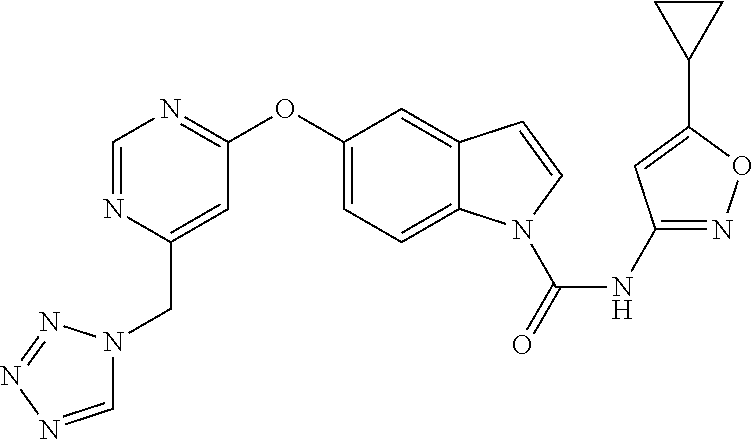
C1(NC(N2C3=CC=C(OC4=NC=NC(CN5C=NN=N5)=C4)C=C3C=C2)=O)=NOC(C2CC2)=C1
